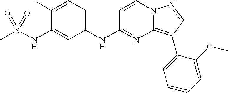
C1(C)=CC=C(NC2=NC3=C(C4=CC=CC=C4OC)C=NN3C=C2)C=C1NS(C)(=O)=O
